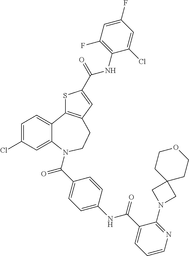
C1=C(Cl)C=C2C(=C1)C1=C(CCN2C(C2=CC=C(NC(C3=CC=CN=C3N3CC4(C3)CCOCC4)=O)C=C2)=O)C=C(C(=O)NC2=C(F)C=C(F)C=C2Cl)S1
